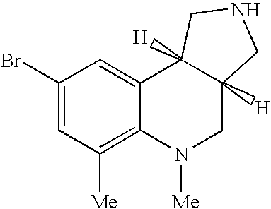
C1(Br)=CC([Me])=C2C(=C1)C1([H])C([H])(CN2[Me])CNC1
